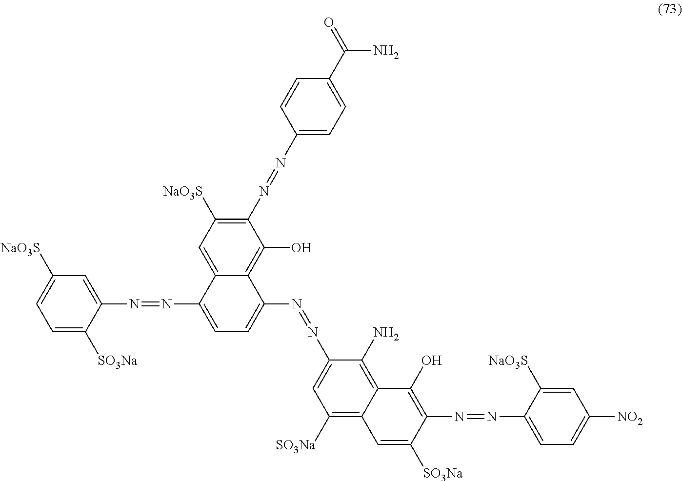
C1=C([SO3Na])C(N=NC2=CC=C(N=NC3=CC([SO3Na])=C4C(=C3N)C(O)=C(N=NC3=CC=C([NO2])C=C3[NaO3S])C([SO3Na])=C4)C3=C(O)C(N=NC4=CC=C(C(=O)N)C=C4)=C([NaO3S])C=C23)=CC([NaO3S])=C1
